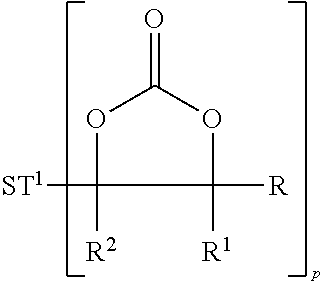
[ST1]C1([R2])OC(=O)OC1([R1])[R]
